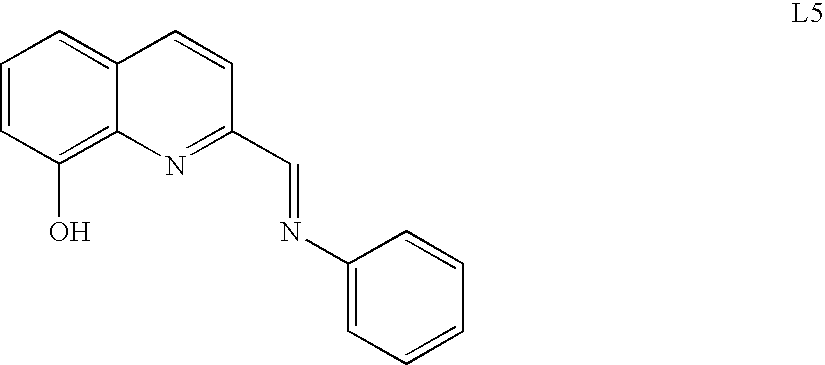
C1=CC(O)=C2C(=C1)C=CC(C=NC1=CC=CC=C1)=N2
